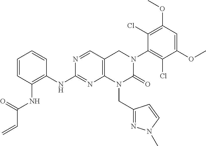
C12=C(C=NC(NC3=C(NC(C=C)=O)C=CC=C3)=N1)CN(C1=C(Cl)C(OC)=CC(OC)=C1Cl)C(=O)N2CC1=NN(C)C=C1
